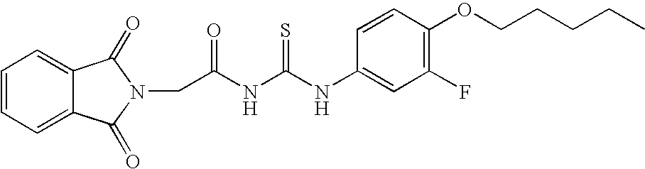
C(C(NC(NC1=CC(F)=C(OCCCCC)C=C1)=S)=O)N1C(=O)C2=CC=CC=C2C1=O
